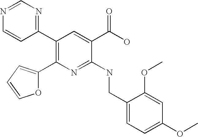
C1(C2=CC=CO2)=C(C2=NC=NC=C2)C=C(C(O)=O)C(NCC2=CC=C(OC)C=C2OC)=N1
